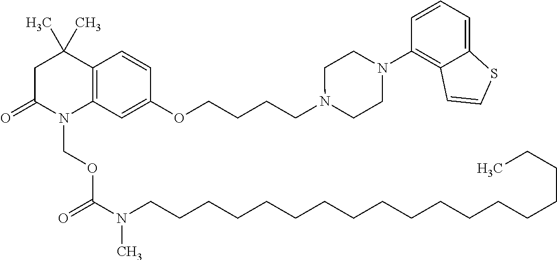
C1C(=O)N(COC(=O)N(CCCCCCCCCCCCCCCCCC)C)C2=C(C1(C)C)C=CC(OCCCCN1CCN(C3=C4C(=CC=C3)SC=C4)CC1)=C2
